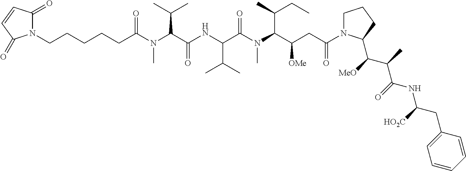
C(C(C(N(C(C(NC(C(N(C(CCCCCN1C(=O)C=CC1=O)=O)C)C(C)C)=O)C(C)C)=O)C)C(C)CC)[OMe])C(=O)N1CCCC1C([MeO])C(C)C(=O)NC([HO2C])CC1=CC=CC=C1
